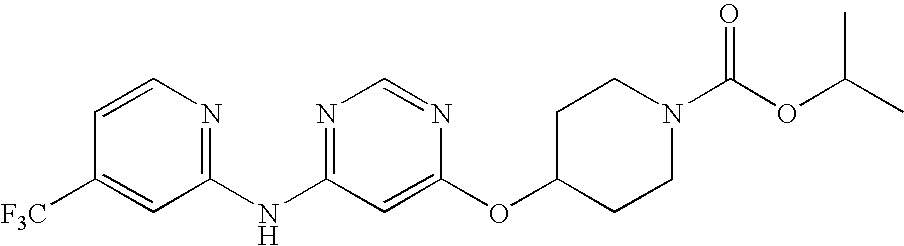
C1=CN=C(NC2=NC=NC(OC3CCN(C(OC(C)C)=O)CC3)=C2)C=C1[F3C]
